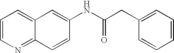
C12=NC=CC=C1C=C(NC(CC1=CC=CC=C1)=O)C=C2
